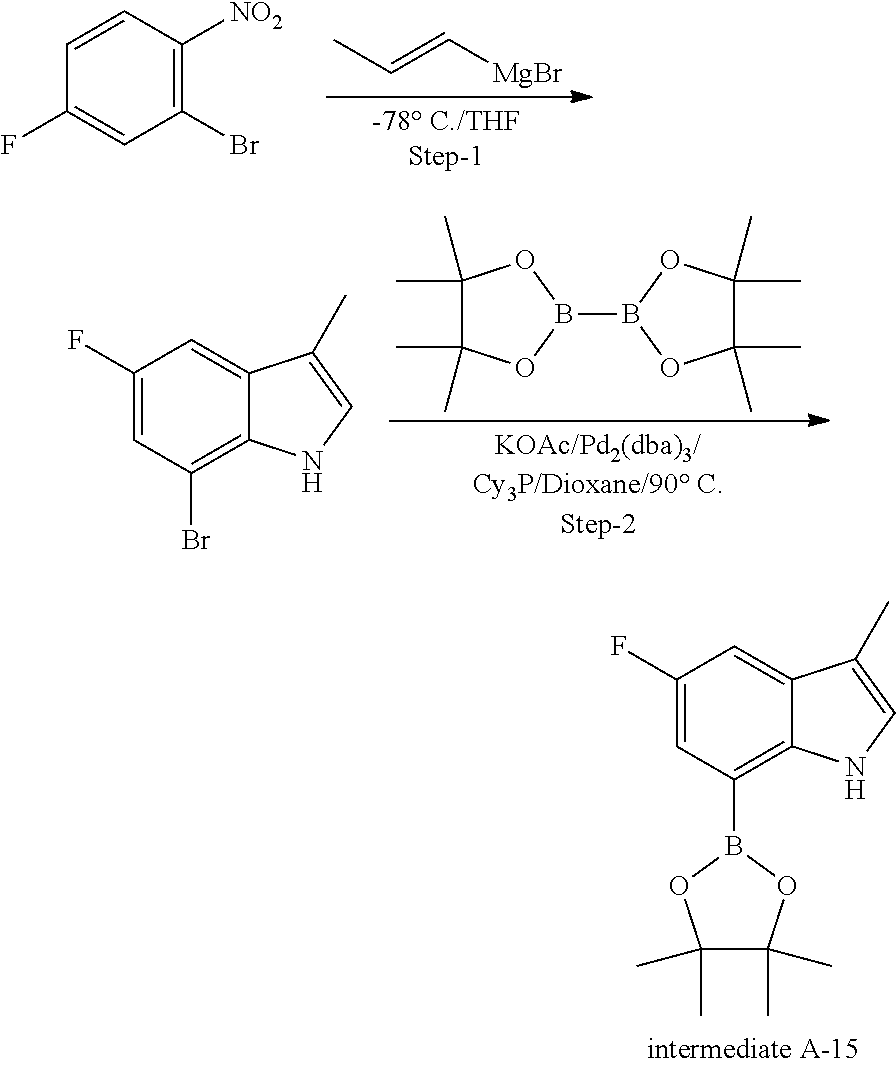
C1(Br)=C([NO2])C=CC(F)=C1.C(=C[MgBr])C.C1(F)=CC(Br)=C2C(=C1)C(C)=CN2.C1(C)(C)C(C)(C)OB(B2OC(C)(C)C(C)(C)O2)O1.C1(F)=CC(B2OC(C)(C)C(C)(C)O2)=C2C(=C1)C(C)=CN2
